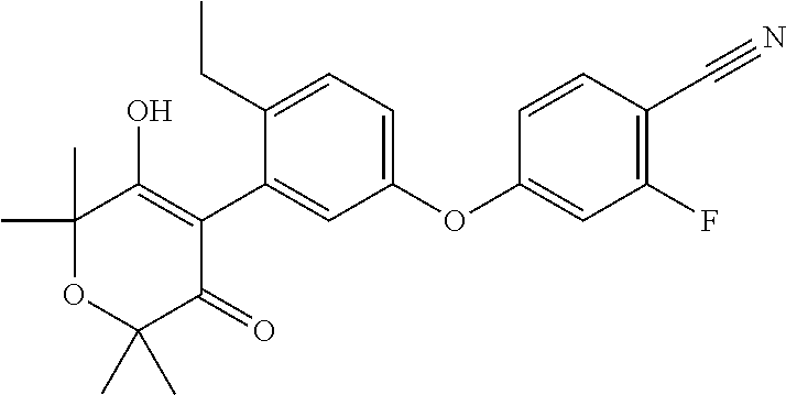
C1(C2=CC(OC3=CC(F)=C(C#N)C=C3)=CC=C2CC)=C(O)C(C)(C)OC(C)(C)C1=O
